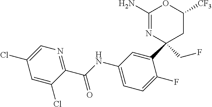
C1(N)=NC(C2=CC(NC(C3=NC=C(Cl)C=C3Cl)=O)=CC=C2F)(CF)CC([CF3])O1
